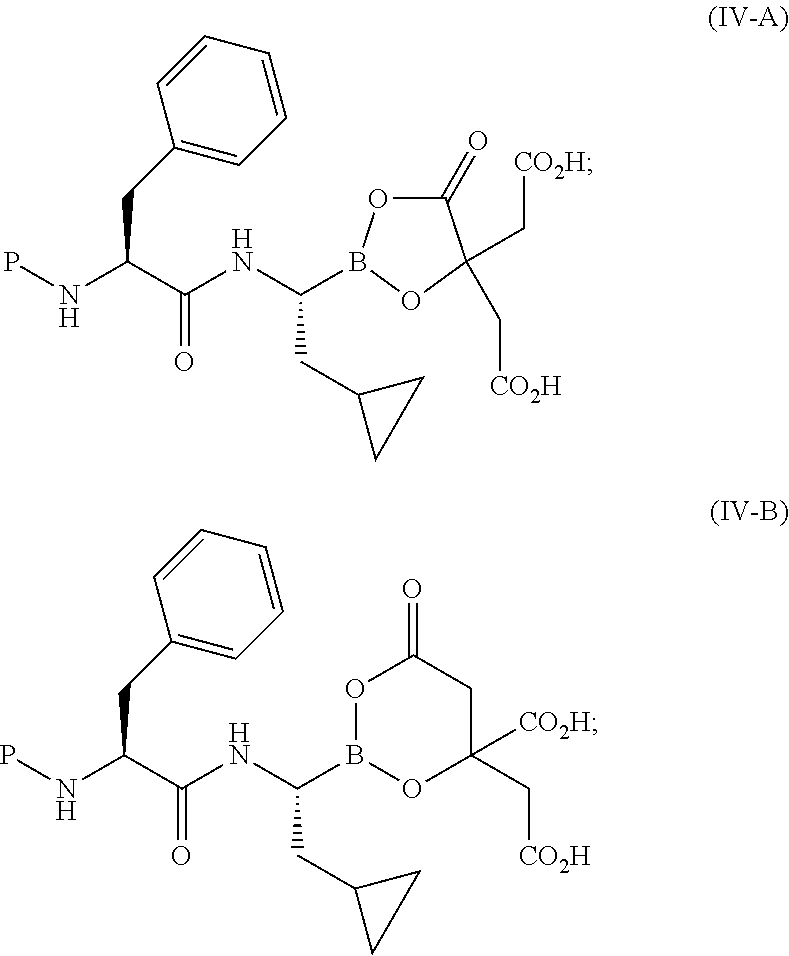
PNC(C(NC(B1OC(=O)C(C[CO2H])(C[CO2H])O1)CC1CC1)=O)CC1=CC=CC=C1.PNC(C(NC(B1OC([CO2H])(C[CO2H])CC(=O)O1)CC1CC1)=O)CC1=CC=CC=C1
